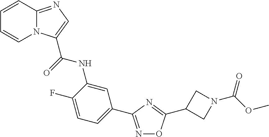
C1=CC2=NC=C(C(=O)NC3=CC(C4=NOC(C5CN(C(OC)=O)C5)=N4)=CC=C3F)N2C=C1
